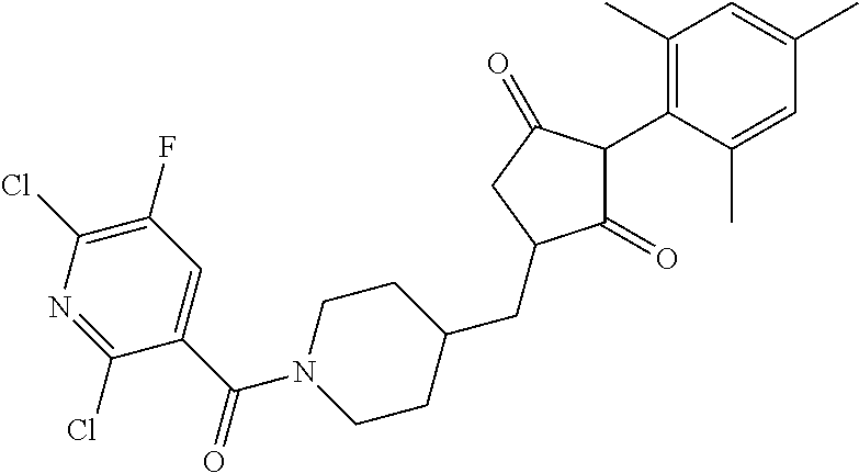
C1(=O)C(C2=C(C)C=C(C)C=C2C)C(=O)CC1CC1CCN(C(C2=CC(F)=C(Cl)N=C2Cl)=O)CC1
